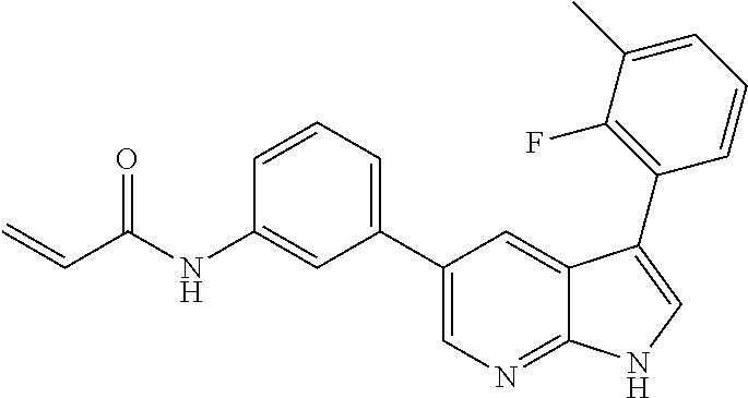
C=CC(NC1=CC(C2=CN=C3C(=C2)C(C2=C(F)C(C)=CC=C2)=CN3)=CC=C1)=O
